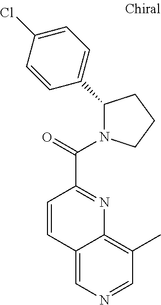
C1=CC(C(=O)N2C(C3=CC=C(Cl)C=C3)CCC2)=NC2=C(C)C=NC=C12
